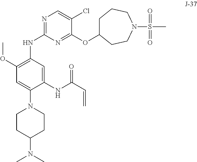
C1CC(N(C)C)CCN1C1=CC(OC)=C(NC2=NC=C(Cl)C(OC3CCCN(S(=O)(C)=O)CC3)=N2)C=C1NC(C=C)=O
